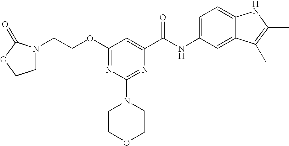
O(C1=NC(N2CCOCC2)=NC(C(NC2=CC=C3C(=C2)C(C)=C(C)N3)=O)=C1)CCN1CCOC1=O
